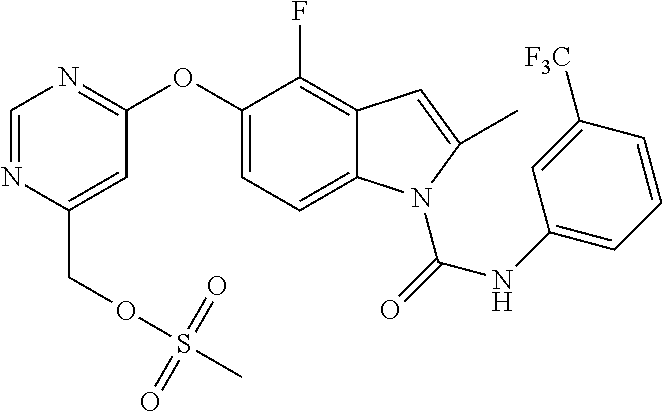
C(C1=CC(OC2=CC=C3C(=C2F)C=C(C)N3C(=O)NC2=CC=CC([F3C])=C2)=NC=N1)OS(C)(=O)=O
